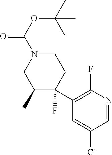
C1=C(Cl)C=NC(F)=C1C1(F)C(C)CN(C(OC(C)(C)C)=O)CC1
